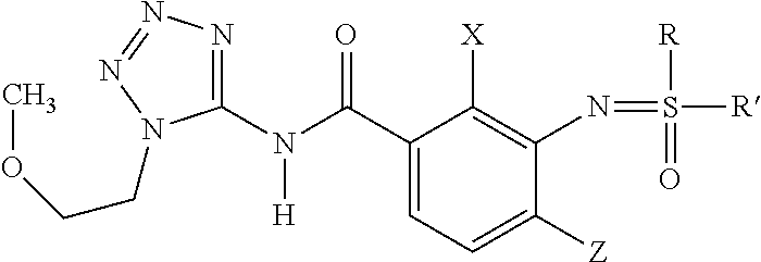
C1(N(C(C2=CC=C([Z])C(N=S([R])([R])=O)=C2[X])=O)[H])=NN=NN1CCOC
